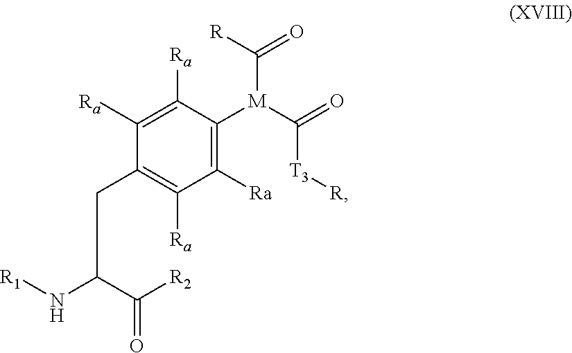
C1(CC(C([R2])=O)N[R1])=C([Ra])C([Ra])=C([M](C(=O)[T3][R])C(=O)[R])C([Ra])=C1[Ra]
